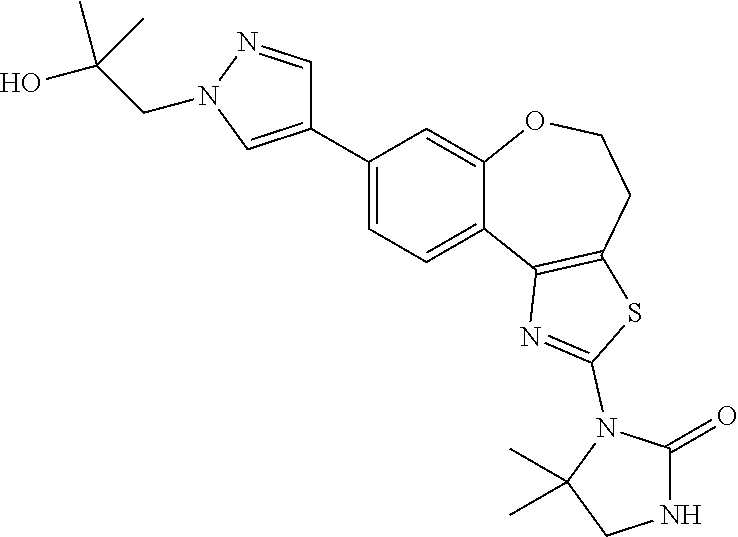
C1=C(C2=CN(CC(O)(C)C)N=C2)C=C2C(=C1)C1=C(CCO2)SC(N2C(=O)NCC2(C)C)=N1
